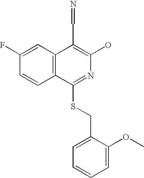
C1(F)=CC2=C(C=C1)C(SCC1=CC=CC=C1OC)=NC(O)=C2C=N
